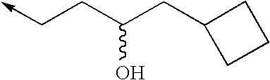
C(CC(CC1CCC1)O)->C
